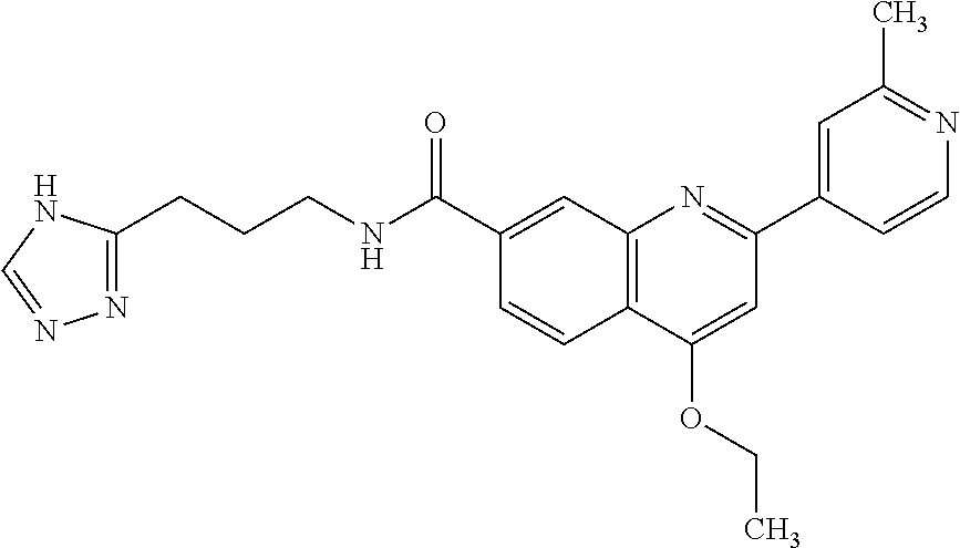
C1(C(NCCCC2=NN=CN2)=O)=CC2=C(C=C1)C(OCC)=CC(C1=CC(C)=NC=C1)=N2
